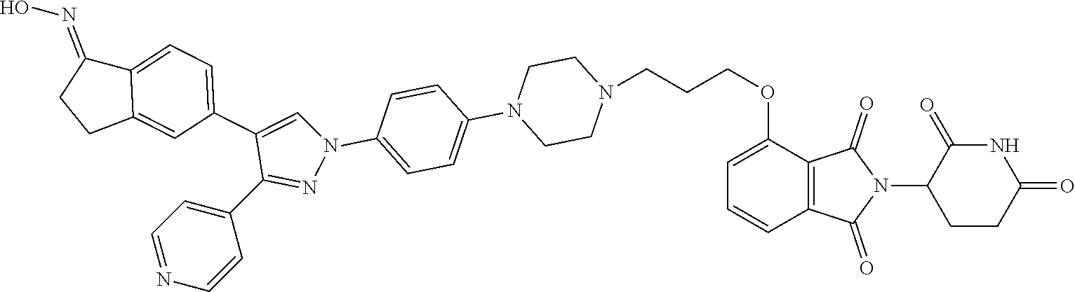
C1(C2=NN(C3=CC=C(N4CCN(CCCOC5=CC=CC6=C5C(=O)N(C5CCC(=O)NC5=O)C6=O)CC4)C=C3)C=C2C2=CC=C3C(=C2)CCC3=NO)=CC=NC=C1
